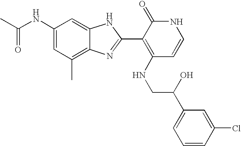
C1(C)=C2C(=CC(NC(C)=O)=C1)NC(C1=C(NCC(C3=CC=CC(Cl)=C3)O)C=CNC1=O)=N2
